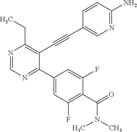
N1=CN=C(C2=CC(F)=C(C(=O)N(C)C)C(F)=C2)C(C#CC2=CN=C(N)C=C2)=C1CC
